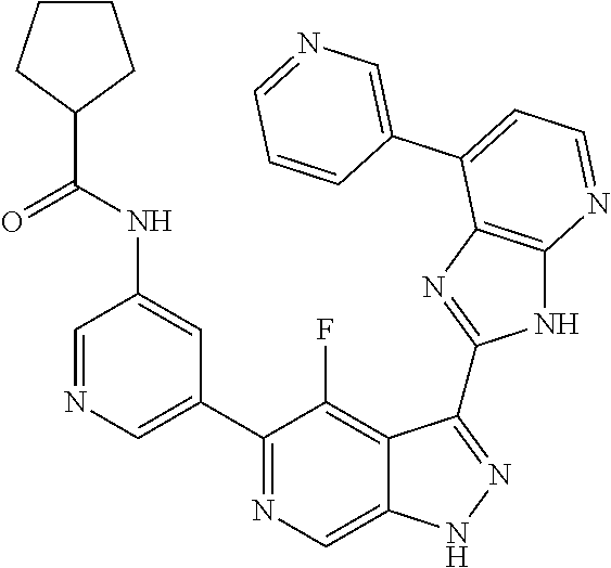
C1=NC=C(C2=NC=C3C(=C2F)C(C2=NC4=C(N2)N=CC=C4C2=CN=CC=C2)=NN3)C=C1NC(=O)C1CCCC1
